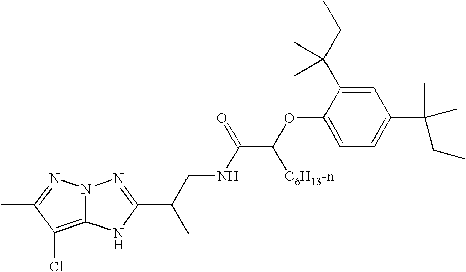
C12=C(Cl)C(C)=NN1N=C(C(CNC(C(OC1=CC=C(C(C)(CC)C)C=C1C(CC)(C)C)[C6H13-n])=O)C)N2
